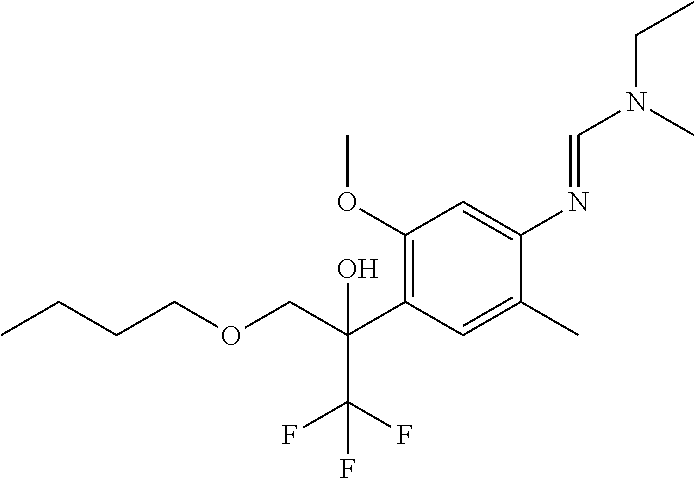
C1(OC)=C(C(COCCCC)(O)C(F)(F)F)C=C(C)C(N=CN(CC)C)=C1
